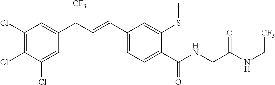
C1(Cl)=C(Cl)C(Cl)=CC(C(C=CC2=CC=C(C(NCC(NC[CF3])=O)=O)C(SC)=C2)[CF3])=C1
